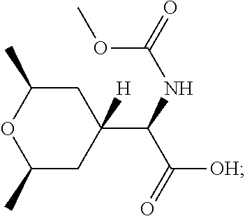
C1(C)CC(C(C([OH])=O)NC(OC)=O)([H])CC(C)O1
